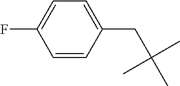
C1=CC(CC(C)(C)C)=CC=C1F
